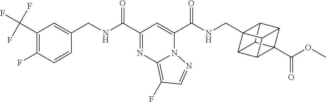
C1(C(NCC2=CC(C(F)(F)F)=C(F)C=C2)=O)=NC2=C(F)C=NN2C(C(NCC23C4C5C6(C(OC)=O)C4C2C6C53)=O)=C1
